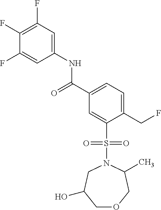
C1(F)=C(F)C=C(NC(C2=CC=C(CF)C(S(=O)(=O)N3CC(O)COCC3C)=C2)=O)C=C1F
